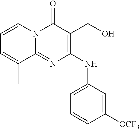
C1=CN2C(=NC(NC3=CC=CC([OCF3])=C3)=C(CO)C2=O)C(C)=C1
